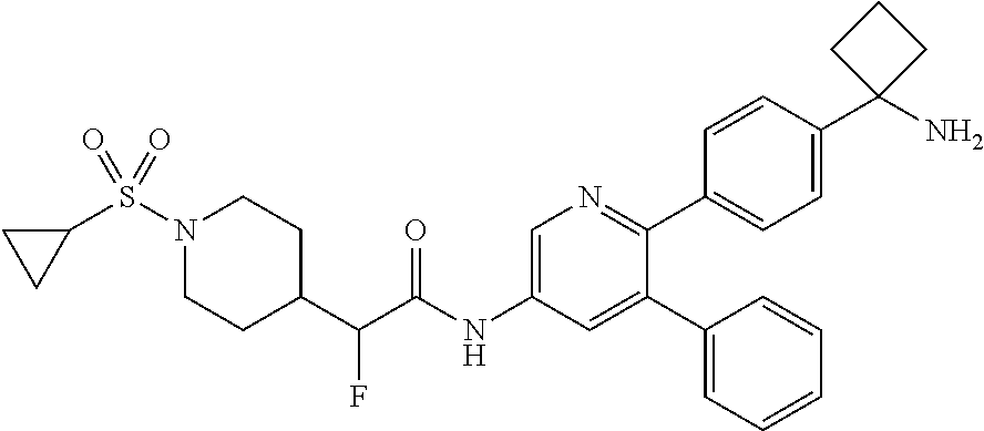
N1(S(C2CC2)(=O)=O)CCC(C(C(NC2=CN=C(C3=CC=C(C4(N)CCC4)C=C3)C(C3=CC=CC=C3)=C2)=O)F)CC1
